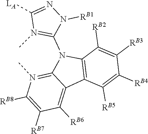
C12=C(C([RB2])=C([RB3])C([RB4])=C1[RB5])N(C1=N(C)C([LA])=NN1[RB1])C1=N(C)C([RB8])=C([RB7])C([RB6])=C21
